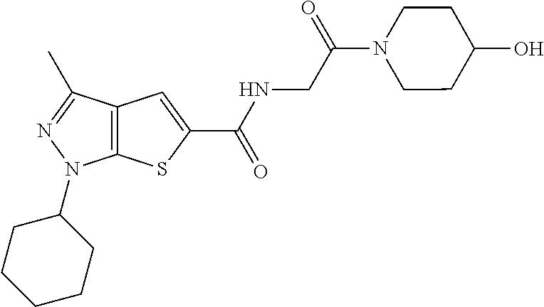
C(NC(=O)C1=CC2=C(S1)N(C1CCCCC1)N=C2C)C(N1CCC(O)CC1)=O
